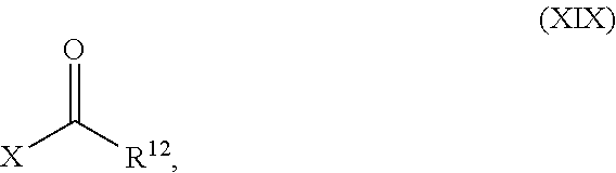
[X]C([R12])=O
